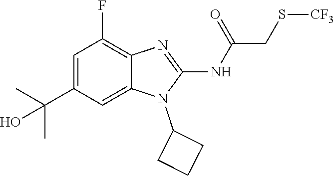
C1=C(C(C)(C)O)C=C2C(=C1F)N=C(NC(=O)CS[CF3])N2C1CCC1
